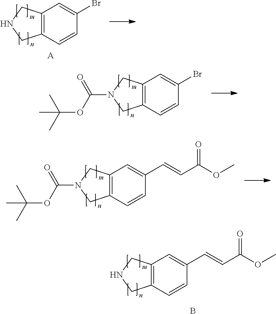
C12=C(C=CC(Br)=C1)CNC2.[A].C12=C(C=CC(Br)=C1)CN(C(OC(C)(C)C)=O)C2.C12=C(C=CC(C=CC(OC)=O)=C1)CN(C(OC(C)(C)C)=O)C2.C12=C(C=CC(C=CC(OC)=O)=C1)CNC2.B
